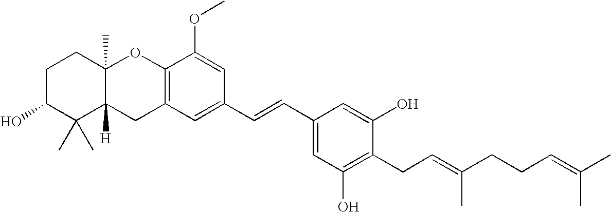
C1C(O)C(C)(C)C2([H])C(C)(C1)OC1=C(C2)C=C(C=CC2=CC(O)=C(CC=C(CCC=C(C)C)C)C(O)=C2)C=C1OC
